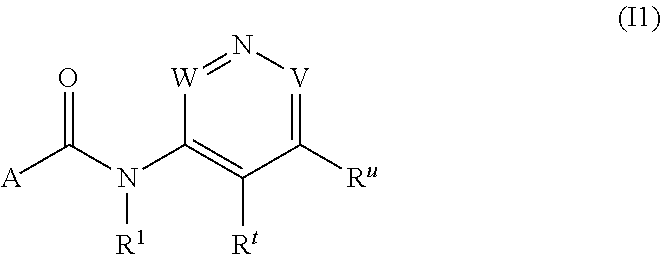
N1=[W]C(N(C([A])=O)[R1])=C([Rt])C([Ru])=[V]1
